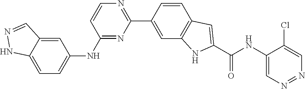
C1(C2=CC3=C(C=C2)C=C(C(NC2=CN=NC=C2Cl)=O)N3)=NC=CC(NC2=CC=C3NN=CC3=C2)=N1
